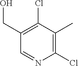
C1(Cl)=C(C)C(Cl)=C(CO)C=N1
